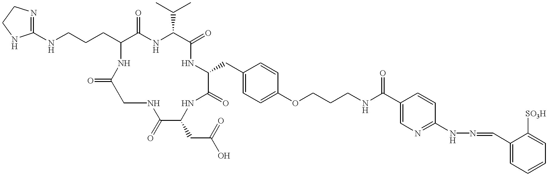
N(CCCC1C(=O)NC(C(C)C)C(=O)NC(CC2=CC=C(OCCCNC(C3=CN=C(NN=CC4=CC=CC=C4[SO3H])C=C3)=O)C=C2)C(=O)NC(CC(O)=O)C(=O)NCC(=O)N1)C1=NCCN1
